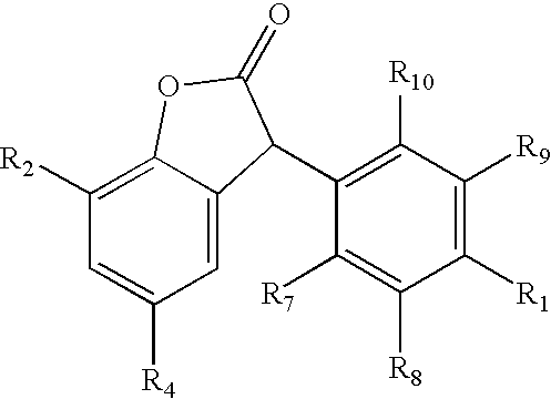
C12=C([R2])C=C([R4])C=C1C(C1=C([R10])C([R9])=C([R1])C([R8])=C1[R7])C(=O)O2
